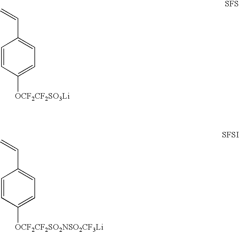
C1=CC([OCF2CF2SO3Li])=CC=C1C=C.C1=CC([OCF2CF2SO2NSO2CF3Li])=CC=C1C=C
